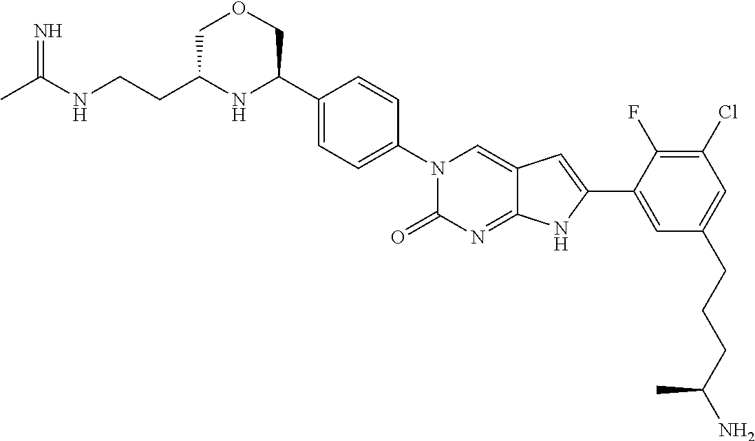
CC(NCCC1NC(C2=CC=C(N3C(=O)N=C4C(=C3)C=C(C3=CC(CCCC(N)C)=CC(Cl)=C3F)N4)C=C2)COC1)=N
